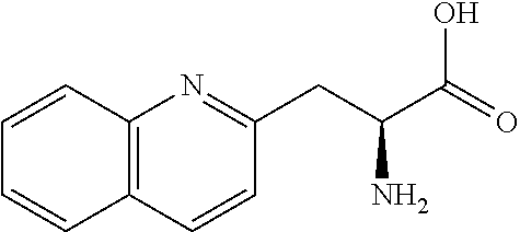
C1(CC(C(=O)O)N)=NC2=C(C=C1)C=CC=C2
